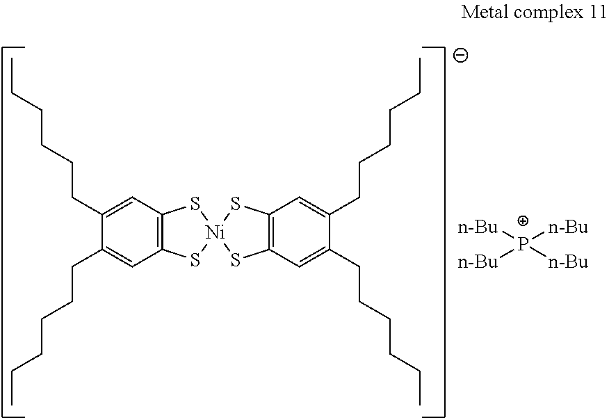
C1(CCCCCC)=CC2=C(C=C1CCCCCC)S[Ni]1(S2)SC2=C(S1)C=C(CCCCCC)C(CCCCCC)=C2.[n-Bu][P+]([n-Bu])([n-Bu])[n-Bu]
